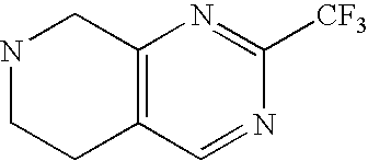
N1CCC2=C(C1)N=C([CF3])N=C2
